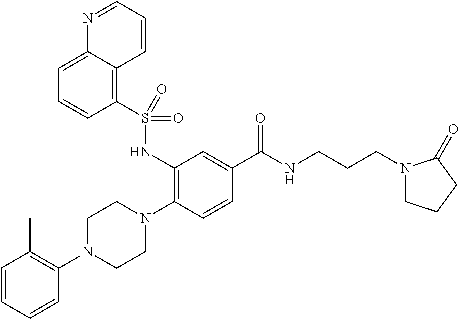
C1=CC=CC(N2CCN(C3=C(NS(C4=C5C(=CC=C4)N=CC=C5)(=O)=O)C=C(C(NCCCN4CCCC4=O)=O)C=C3)CC2)=C1C
